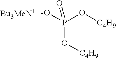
P(O[C4H9])(O[C4H9])([-O])=O.[Bu3MeN+]
